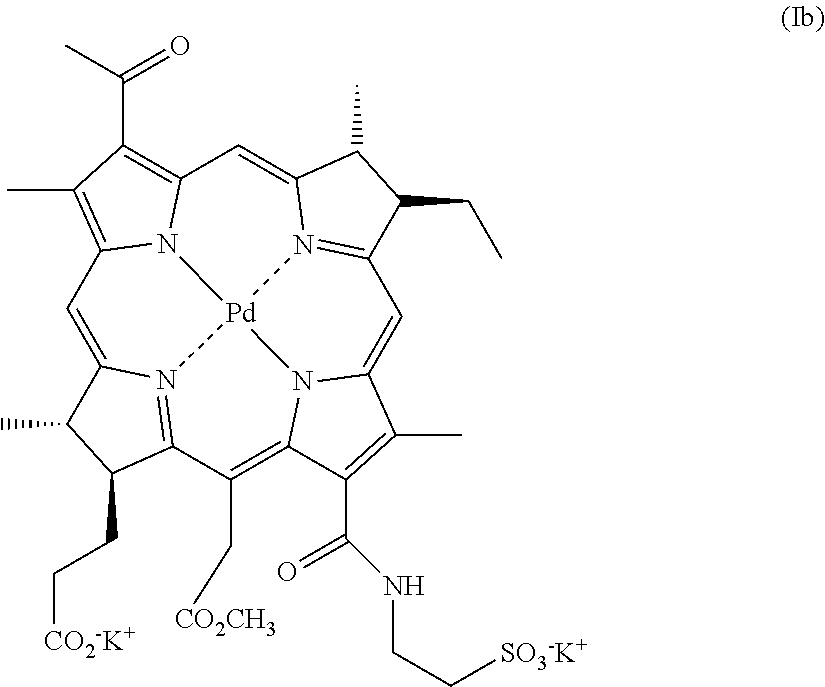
C1=C2N3=C(C(C[CO2CH3])=C4N5C(=CC6=N7C(=CC8=C(C(C)=O)C(C)=C1N8[Pd]753)C(C)C6CC)C(C)=C4C(NCC[SO3-K+])=O)C(CC[CO2-K+])C2C
